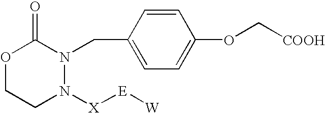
O1CCN([X][E][W])N(CC2=CC=C(OC[COOH])C=C2)C1=O
